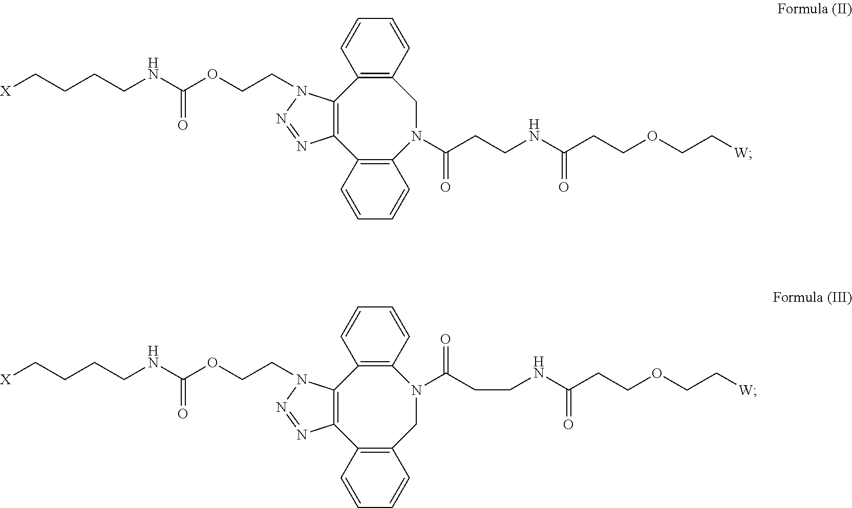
C(N1C2=C(C3=C(N(C(CCNC(CCOCC[W])=O)=O)CC4=C2C=CC=C4)C=CC=C3)N=N1)COC(NCCCC[X])=O.C(N1C2=C(C3=C(CN(C(CCNC(CCOCC[W])=O)=O)C4=C2C=CC=C4)C=CC=C3)N=N1)COC(NCCCC[X])=O
